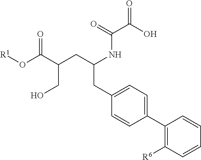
O(C(C(CC(NC(C(O)=O)=O)CC1=CC=C(C2=C([R6])C=CC=C2)C=C1)CO)=O)[R1]
